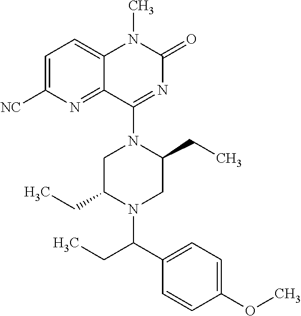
C1=C([NC])N=C2C(=C1)N(C)C(=O)N=C2N1C(CC)CN(C(C2=CC=C(OC)C=C2)CC)C(CC)C1
